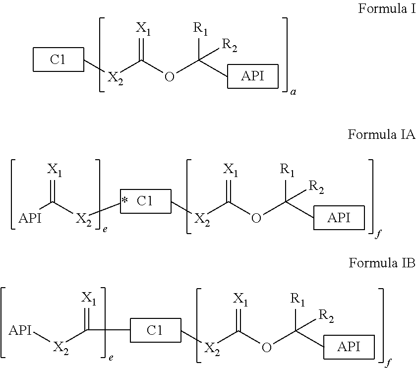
C[X2]C(OC(C)([R1])[R2])=[X1].[C1].[API].C[X2]C(OC(C)([R1])[R2])=[X1].[C1].[API].C([X2]*)(=[X1])[API].C[X2]C(OC(C)([R1])[R2])=[X1].[C1].[API].CC(=[X1])[X2][API]
